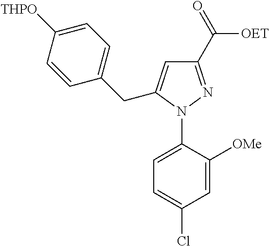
C1=C(N2N=C(C(=O)[OET])C=C2CC2=CC=C([THPO])C=C2)C([OMe])=CC(Cl)=C1
